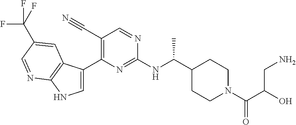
C1(C#N)=C(C2=CNC3=C2C=C(C(F)(F)F)C=N3)N=C(NC(C2CCN(C(C(O)CN)=O)CC2)C)N=C1
